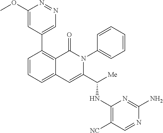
C1=CC=C2C(=C1C1=CN=NC(OC)=C1)C(=O)N(C1=CC=CC=C1)C(C([Me])NC1=C([NC])C=NC(N)=N1)=C2
